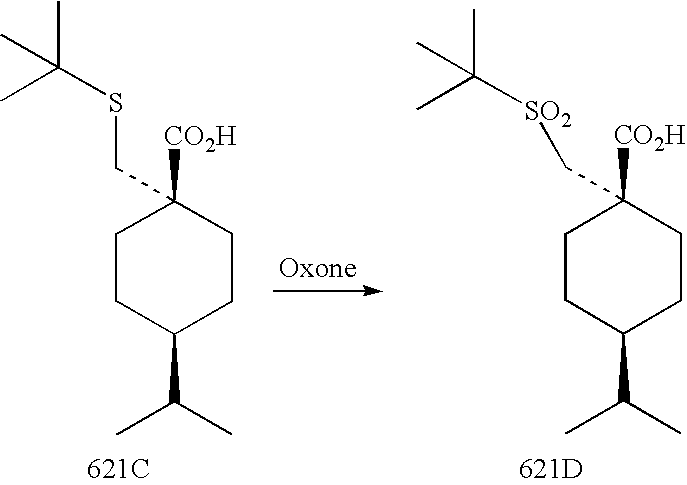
C1CC(C(C)C)CCC1([CO2H])CSC(C)(C)C.[621C].C1CC(C(C)C)CCC1([CO2H])C[SO2]C(C)(C)C.[621D]
